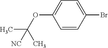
C1=CC(Br)=CC=C1OC(C)(C)[NC]
